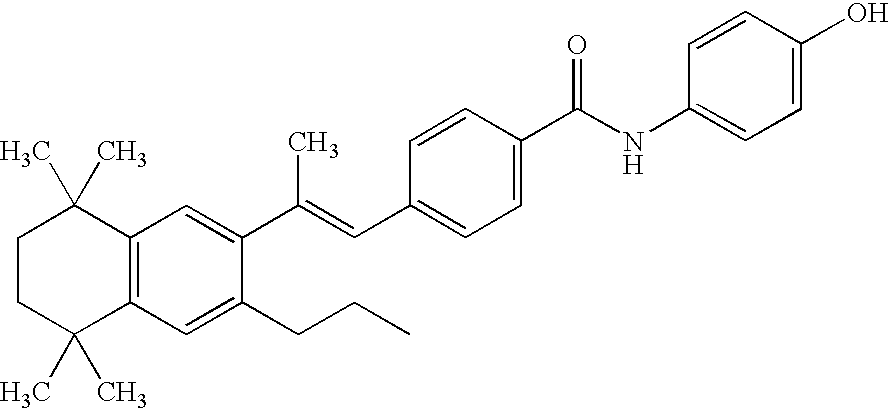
C1CC(C)(C)C2=C(C1(C)C)C=C(C(=CC1=CC=C(C(=O)NC3=CC=C(O)C=C3)C=C1)C)C(CCC)=C2
